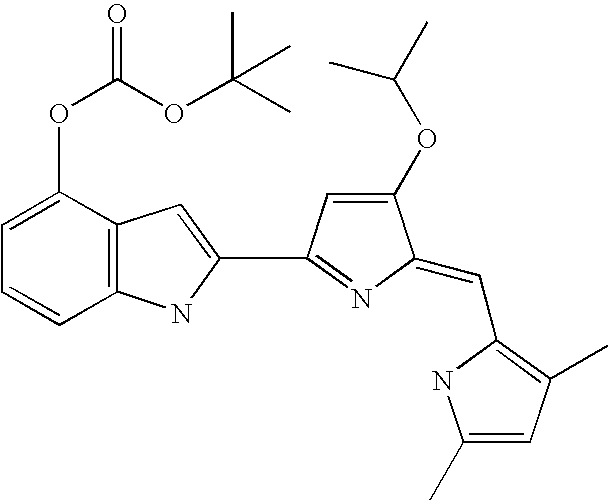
C1=C(OC(OC(C)(C)C)=O)C2=C(C=C1)NC(C1=NC(=CC3=C(C)C=C(C)N3)C(OC(C)C)=C1)=C2
